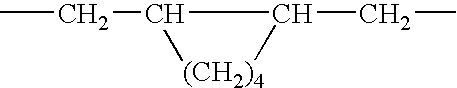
CCC1[(CH2)4]C1CC
